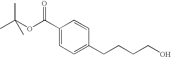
C1(C(OC(C)(C)C)=O)=CC=C(CCCCO)C=C1
